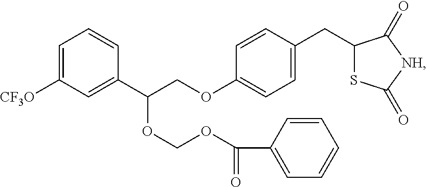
C1=C([CF3O])C=C(C(COC2=CC=C(CC3SC(=O)[NH]C3=O)C=C2)OCOC(=O)C2=CC=CC=C2)C=C1
